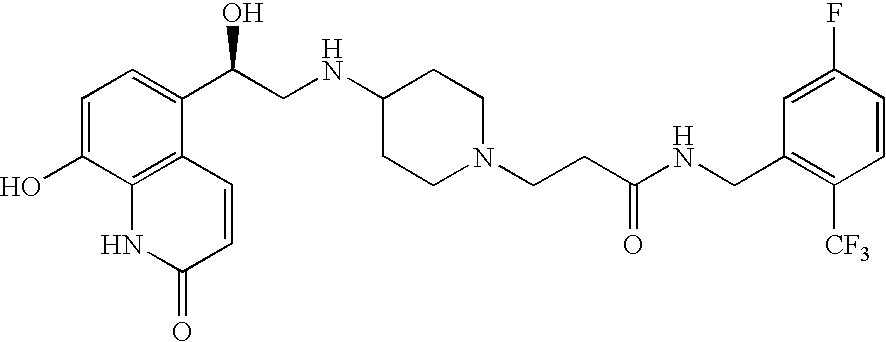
C1=C(O)C2=C(C(C(CNC3CCN(CCC(NCC4=C([CF3])C=CC(F)=C4)=O)CC3)O)=C1)C=CC(=O)N2
